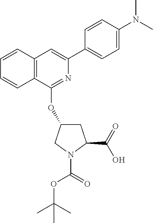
C12=C(C(OC3CC(C(=O)O)N(C(=O)OC(C)(C)C)C3)=NC(C3=CC=C(N(C)C)C=C3)=C1)C=CC=C2
